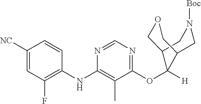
C1=CC(NC2=C(C)C(OC3([H])C4COCC3CN([Boc])C4)=NC=N2)=C(F)C=C1[NC]
